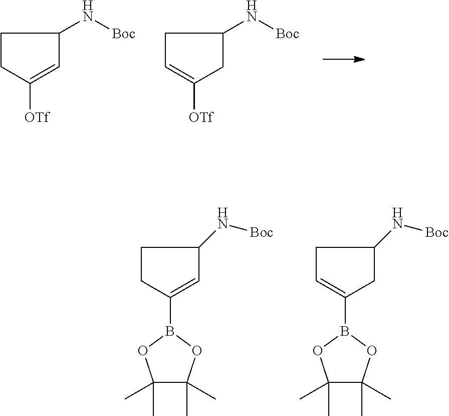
C1CC([OTf])=CC1N[Boc].C1C=C([OTf])CC1N[Boc].C1CC(B2OC(C)(C)C(C)(C)O2)=CC1N[Boc].C1C=C(B2OC(C)(C)C(C)(C)O2)CC1N[Boc]
